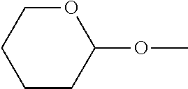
C1CC(OC)OCC1
